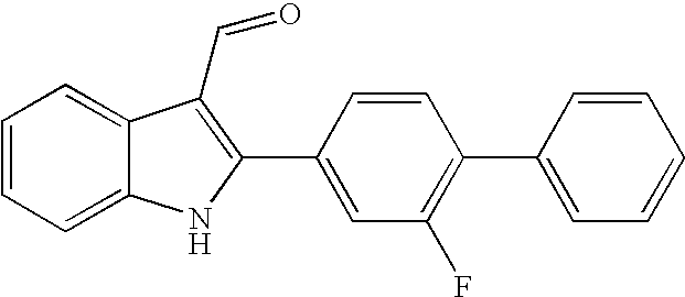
C1=CC=C2C(=C1)C(C=O)=C(C1=CC(F)=C(C3=CC=CC=C3)C=C1)N2
